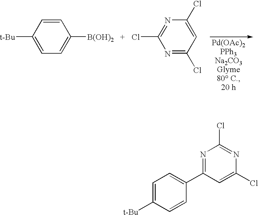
C1=C([B(OH)2])C=CC([t-Bu])=C1.C1(Cl)=NC(Cl)=NC(Cl)=C1.C1=C([t-Bu])C=CC(C2=NC(Cl)=NC(Cl)=C2)=C1
